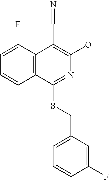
C1=C(F)C2=C(C=C1)C(SCC1=CC=CC(F)=C1)=NC(O)=C2C=N
